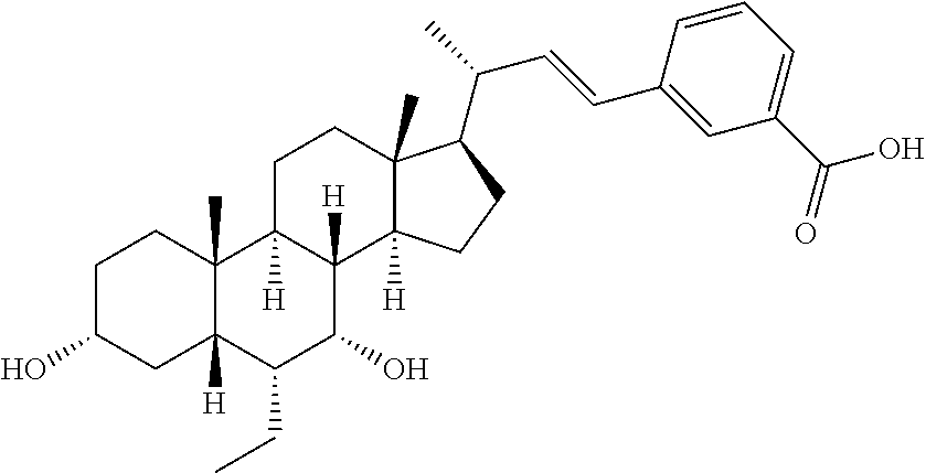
C1C(O)CC2([H])C(C)(C1)C1([H])C([H])(C(O)C2CC)C2([H])C(C)(CC1)C(C(C=CC1=CC(C(O)=O)=CC=C1)C)CC2
